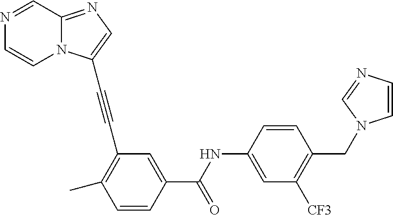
N1=CC2=NC=C(C#CC3=C(C)C=CC(C(=O)NC4=CC([CF3])=C(CN5C=CN=C5)C=C4)=C3)N2C=C1
